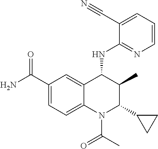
C1(C(=O)N)=CC=C2C(=C1)C(NC1=NC=CC=C1C#N)C(C)C(C1CC1)N2C(=O)C
